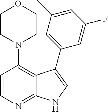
C1=CN=C2C(=C1N1CCOCC1)C(C1=CC(C)=CC(F)=C1)=CN2
